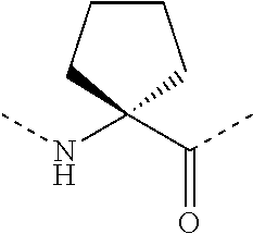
N(C)C1(C(C)=O)CCCC1
